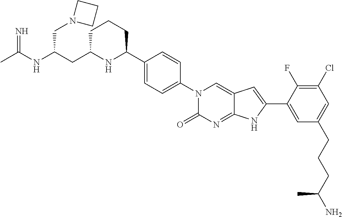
C1C(CC(NC(C)=N)CN2CCC2)NC(C2=CC=C(N3C(=O)N=C4C(=C3)C=C(C3=CC(CCCC(N)C)=CC(Cl)=C3F)N4)C=C2)CC1
